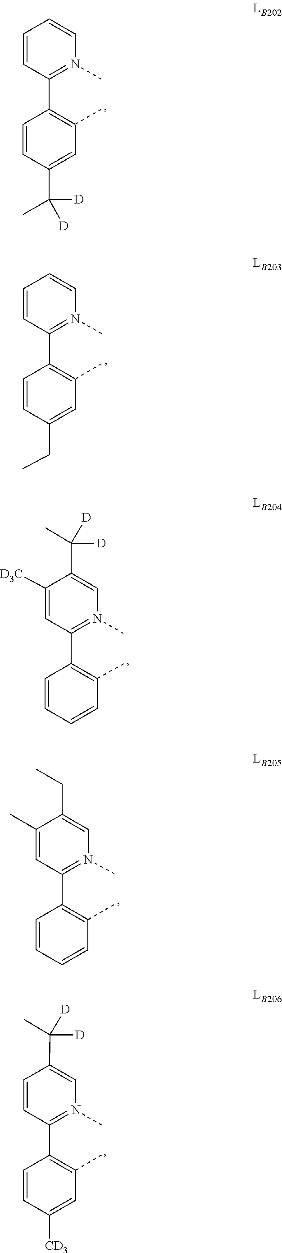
C1=CC=CN(C)=C1C1=C(C)C=C(C(C)([D])[D])C=C1.C1=CC=CN(C)=C1C1=C(C)C=C(CC)C=C1.C1(C(C)([D])[D])=CN(C)=C(C2=C(C)C=CC=C2)C=C1[D3C].CC1=C(C2=N(C)C=C(CC)C(C)=C2)C=CC=C1.C1=CC(C(C)([D])[D])=CN(C)=C1C1=C(C)C=C([CD3])C=C1
